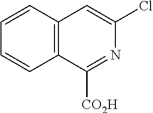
C1=CC2=C(C=C1)C([CO2H])=NC(Cl)=C2
